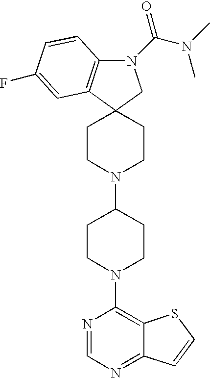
C1CN(C2CCN(C3=C4C(=NC=N3)C=CS4)CC2)CCC12C1=C(N(C(N(C)C)=O)C2)C=CC(F)=C1
